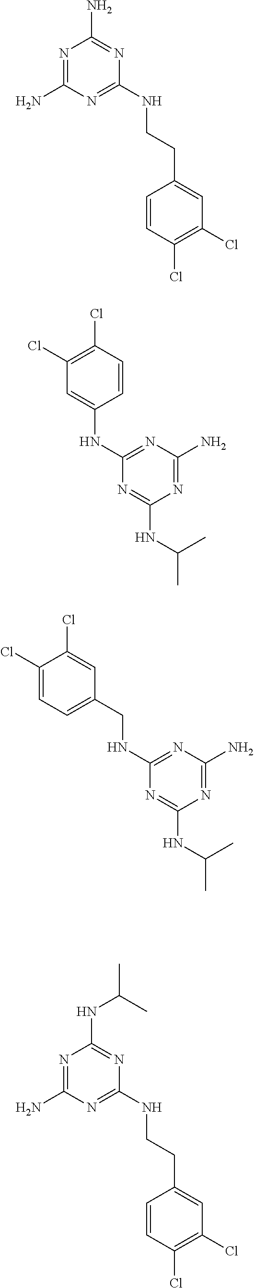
N1=C(N)N=C(NCCC2=CC(Cl)=C(Cl)C=C2)N=C1N.N1=C(N)N=C(NC2=CC(Cl)=C(Cl)C=C2)N=C1NC(C)C.N1=C(N)N=C(NCC2=CC=C(Cl)C(Cl)=C2)N=C1NC(C)C.N1=C(N)N=C(NCCC2=CC(Cl)=C(Cl)C=C2)N=C1NC(C)C
